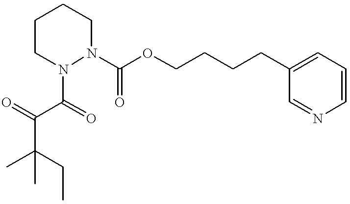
CC(CC)(C)C(=O)C(=O)N1N(C(OCCCCC2=CC=CN=C2)=O)CCCC1
